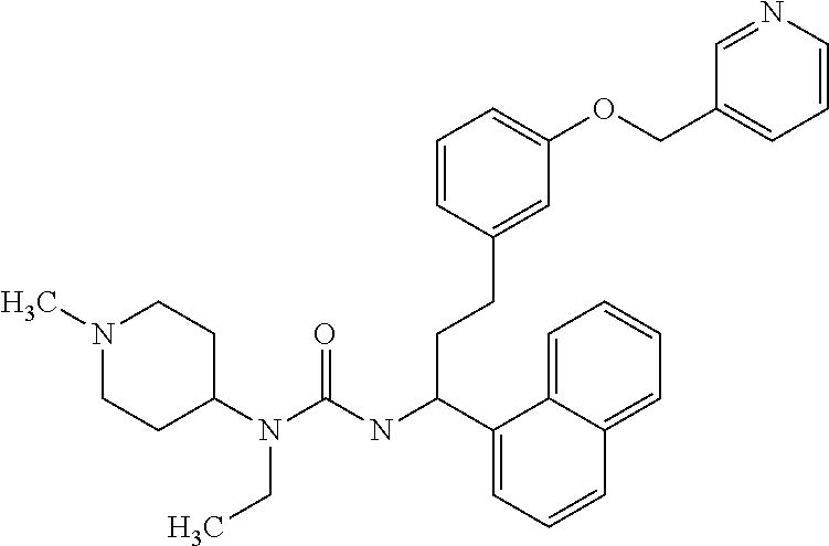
N1(C)CCC(N(C(=O)NC(C2=CC=CC3=CC=CC=C23)CCC2=CC(OCC3=CC=CN=C3)=CC=C2)CC)CC1
